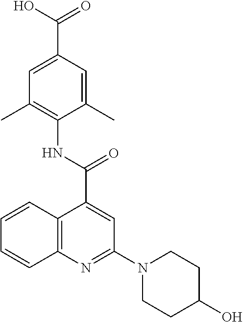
C12=C(C=CC=C1)C(C(NC1=C(C)C=C(C(O)=O)C=C1C)=O)=CC(N1CCC(O)CC1)=N2
